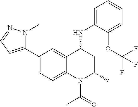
C1(NC2CC(C)N(C(C)=O)C3=CC=C(C4=CC=NN4C)C=C23)=CC=CC=C1OC(F)(F)F
